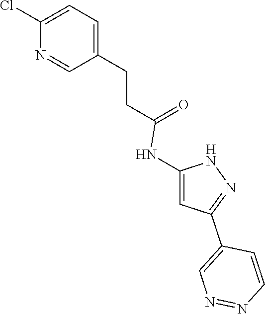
C1=C(CCC(=O)NC2=CC(C3=CN=NC=C3)=NN2)C=NC(Cl)=C1
